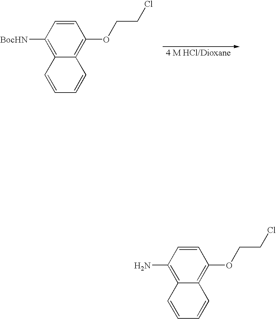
C1=CC([BocHN])=C2C(=C1OCCCl)C=CC=C2.C1=CC(N)=C2C(=C1OCCCl)C=CC=C2
